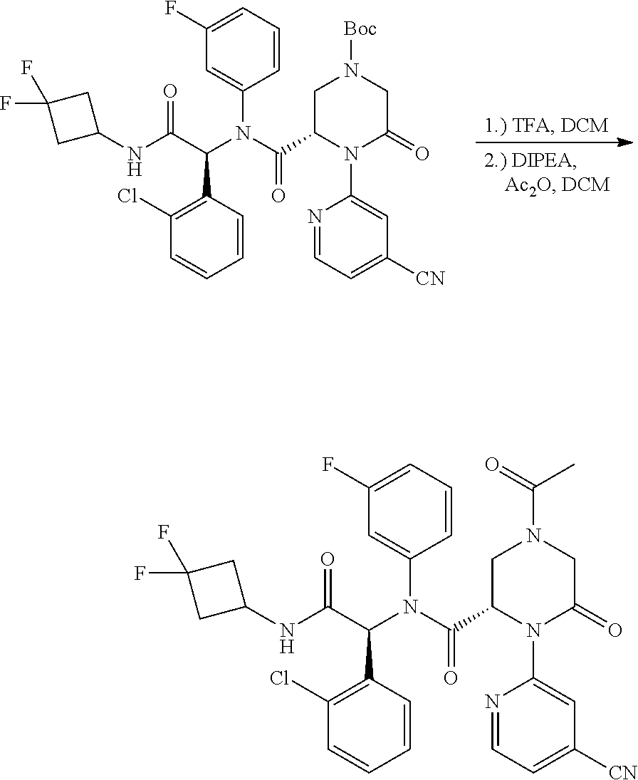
C1=CC=C(F)C=C1N(C(C(NC1CC(F)(F)C1)=O)C1=C(Cl)C=CC=C1)C(=O)C1CN(C(C)=O)CC(=O)N1C1=CC([CN])=CC=N1.C1=CC=C(F)C=C1N(C(C(NC1CC(F)(F)C1)=O)C1=C(Cl)C=CC=C1)C(=O)C1CN([Boc])CC(=O)N1C1=CC([CN])=CC=N1
